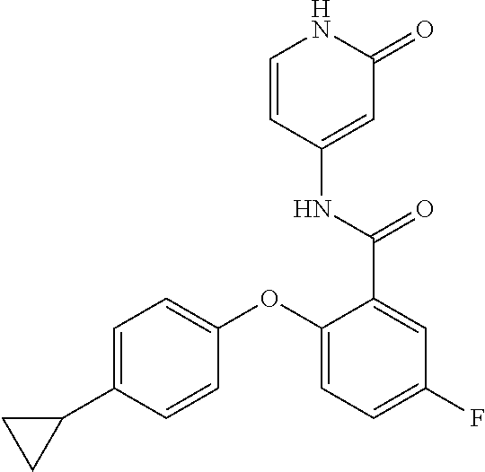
C1=CC(NC(=O)C2=CC(F)=CC=C2OC2=CC=C(C3CC3)C=C2)=CC(=O)N1
